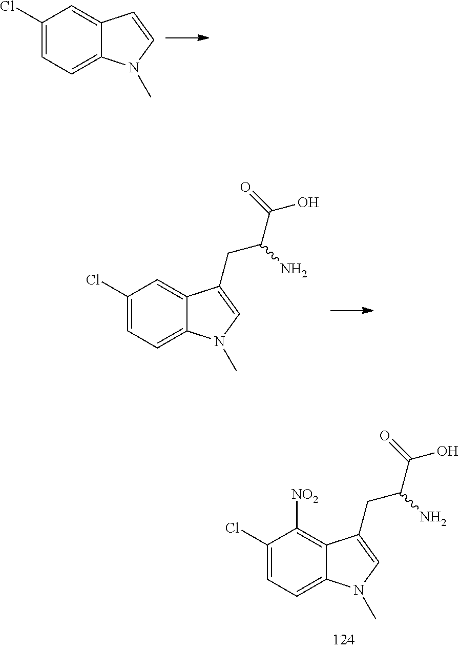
C1(Cl)=CC=C2C(=C1)C=CN2C.C1(Cl)=CC=C2C(=C1)C(CC(C(=O)O)N)=CN2C.C1(Cl)=CC=C2C(=C1[NO2])C(CC(C(=O)O)N)=CN2C
